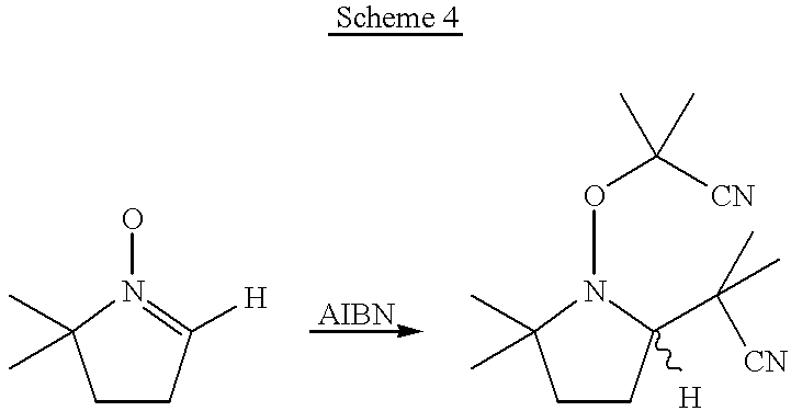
C1CC([H])=N(O)C1(C)C.C1CC(C(C)([CN])C)([H])N(OC([CN])(C)C)C1(C)C
